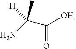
NC(C(=O)[OH])([H])C
